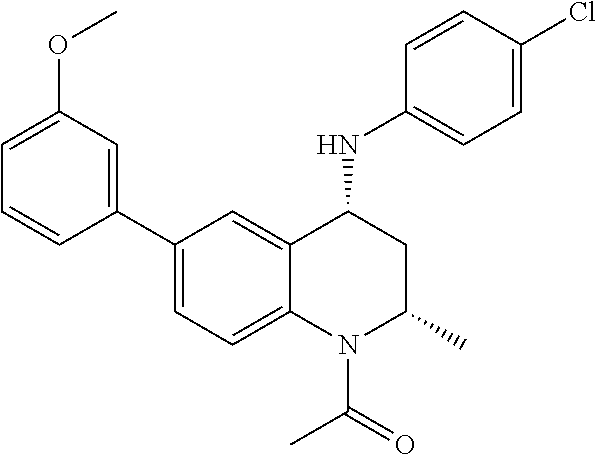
C1(NC2CC(C)N(C(C)=O)C3=CC=C(C4=CC(OC)=CC=C4)C=C23)=CC=C(Cl)C=C1
